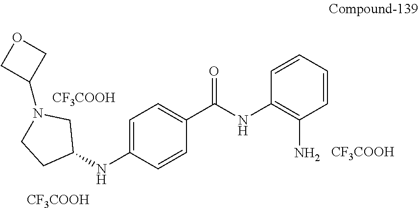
C1=C(NC2CN(C3COC3)CC2)C=CC(C(NC2=C(N)C=CC=C2)=O)=C1.[CF3COOH].[CF3COOH].[CF3COOH]
